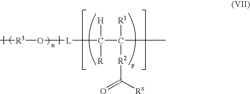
C(C(C)([R1])[R2]C(=O)[Rx])([H])([R])[L]O[R3]C
